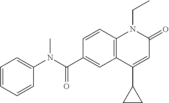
C1(N(C(C2=CC3=C(C=C2)N(CC)C(=O)C=C3C2CC2)=O)C)=CC=CC=C1
